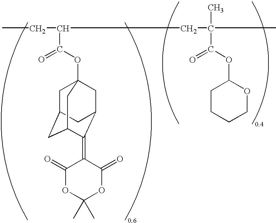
CCC(CC(C)(C)C(OC1CCCCO1)=O)C(OC12CC3CC(C(=C4C(=O)OC(C)(C)OC4=O)C(C1)C3)C2)=O
